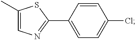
C1(C)=CN=C(C2=CC=C(Cl)C=C2)S1
